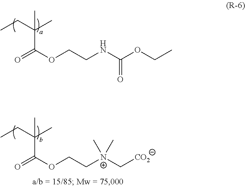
CCC(C)(C(OCCNC(OCC)=O)=O)C.CCC(C)(C(OCC[N+](C[CO2])(C)C)=O)C
